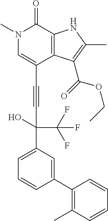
C(C1=CN(C)C(=O)C2=C1C(C(=O)OCC)=C(C)N2)#CC(O)(C1=CC=CC(C2=C(C)C=CC=C2)=C1)C(F)(F)F
